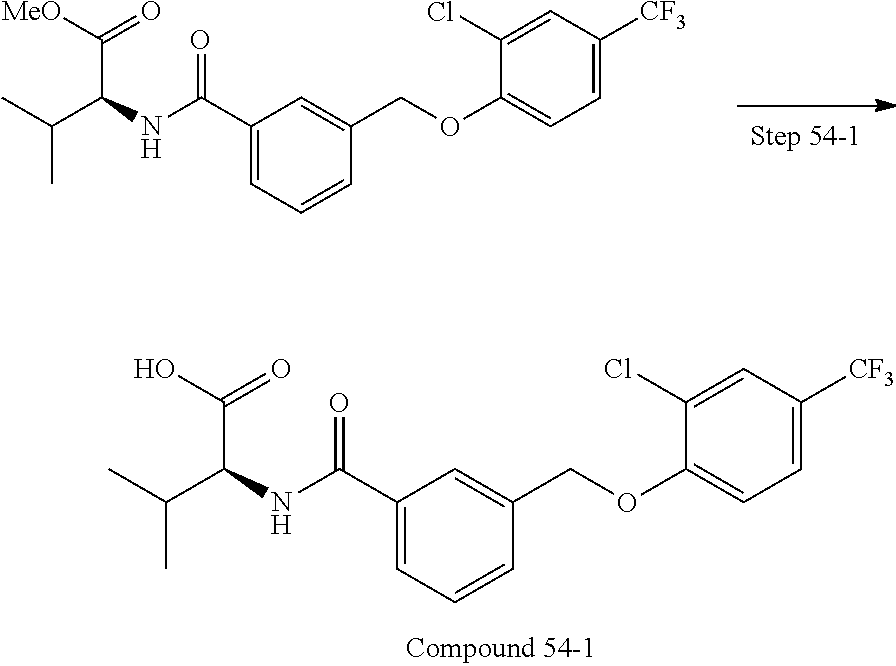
C1(C(NC(C(C)C)C(O)=O)=O)=CC=CC(COC2=CC=C([CF3])C=C2Cl)=C1.C1(C(NC(C(C)C)C([MeO])=O)=O)=CC=CC(COC2=CC=C([CF3])C=C2Cl)=C1
